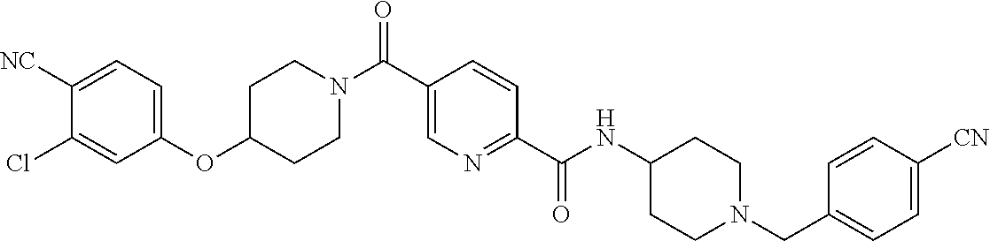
N(C(C1=NC=C(C(N2CCC(OC3=CC=C([CN])C(Cl)=C3)CC2)=O)C=C1)=O)C1CCN(CC2=CC=C([CN])C=C2)CC1
